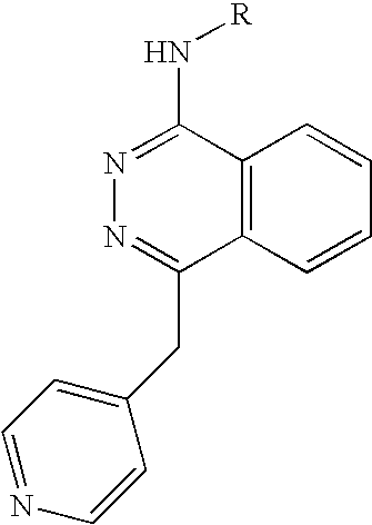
C(C1=NN=C(N[R])C2=C1C=CC=C2)C1=CC=NC=C1
